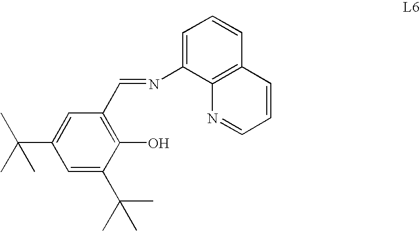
C1=C(C(C)(C)C)C(O)=C(C=NC2=CC=CC3=C2N=CC=C3)C=C1C(C)(C)C
